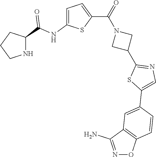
C1CNC(C(NC2=CC=C(C(=O)N3CC(C4=NC=C(C5=CC6=C(C=C5)ON=C6N)S4)C3)S2)=O)C1
